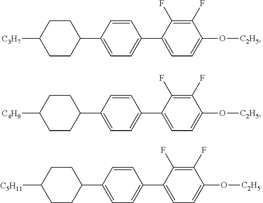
C1([C3H7])CCC(C2=CC=C(C3=CC=C(O[C2H5])C(F)=C3F)C=C2)CC1.C1([C4H9])CCC(C2=CC=C(C3=CC=C(O[C2H5])C(F)=C3F)C=C2)CC1.C1([C5H11])CCC(C2=CC=C(C3=CC=C(O[C2H5])C(F)=C3F)C=C2)CC1
